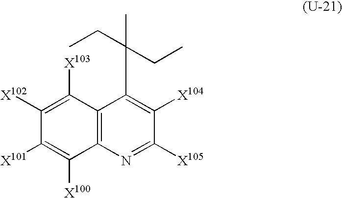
C12=C(N=C([X105])C([X104])=C1C(CC)(CC)C)C([X100])=C([X101])C([X102])=C2[X103]
